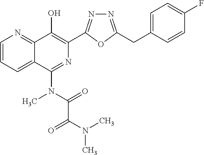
C1=CC=C2C(=N1)C(O)=C(C1=NN=C(CC3=CC=C(F)C=C3)O1)N=C2N(C(=O)C(N(C)C)=O)C
